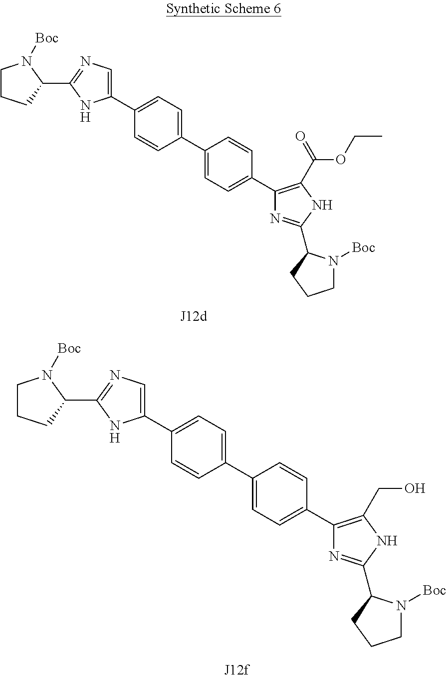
C1(C2=CC=C(C3=CC=C(C4=CN=C(C5N([Boc])CCC5)N4)C=C3)C=C2)=C(C(=O)OCC)NC(C2N([Boc])CCC2)=N1.C1(C2=CC=C(C3=CC=C(C4=CN=C(C5N([Boc])CCC5)N4)C=C3)C=C2)=C(CO)NC(C2N([Boc])CCC2)=N1
